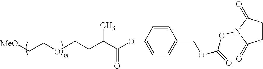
C1=CC(OC(C(C)CCOCC[MeO])=O)=CC=C1COC(ON1C(=O)CCC1=O)=O
